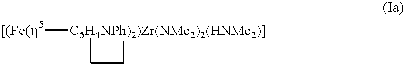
[[(Fe(h5][C5H4NPh)2)Zr(NMe2)2(HNMe2)]]1CC1
